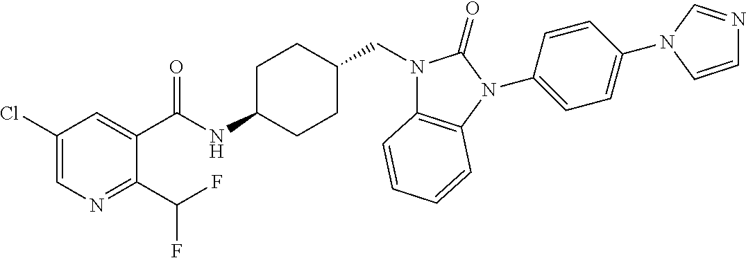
C1(Cl)=CN=C(C(F)F)C(C(NC2CCC(CN3C4=C(N(C5=CC=C(N6C=NC=C6)C=C5)C3=O)C=CC=C4)CC2)=O)=C1
